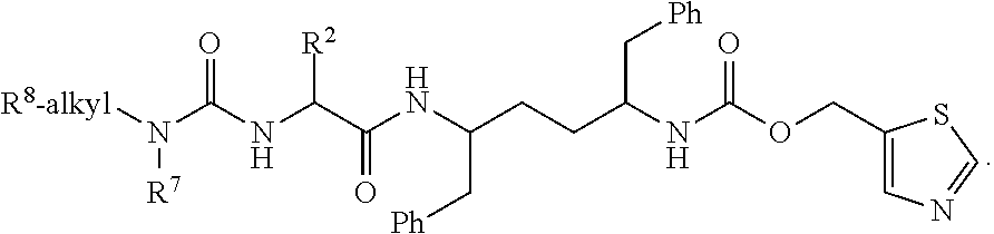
N(C(NC(C(NC(CCC(NC(OCC1=CN=CS1)=O)C[Ph])C[Ph])=O)[R2])=O)([R7])[R8-alkyl]
